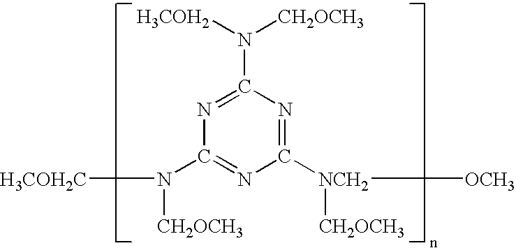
C1([NCH2]([OCH3])[CH2OCH3])=NC(N([H3COH2])[CH2OCH3])=NC(N([H3COH2C])[CH2OCH3])=N1
